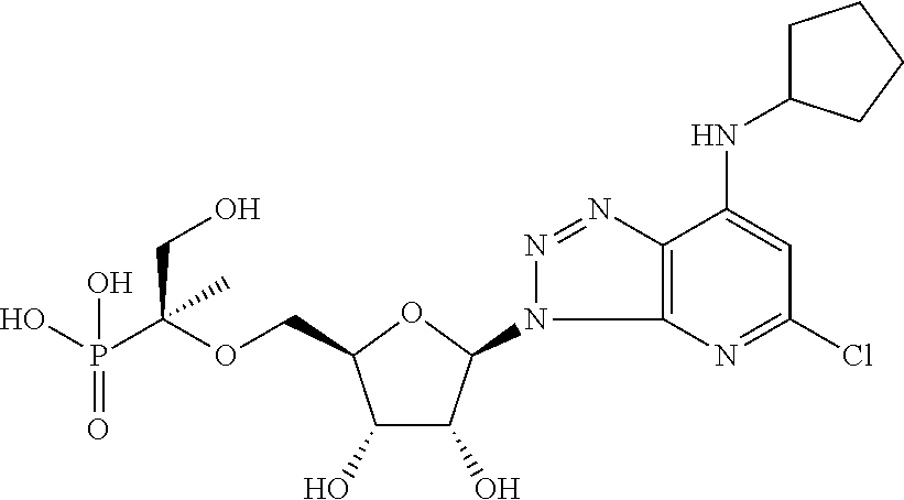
C(OCC1C(O)C(O)C(N2C3=C(N=N2)C(NC2CCCC2)=CC(Cl)=N3)O1)(P(O)(=O)O)(CO)C
